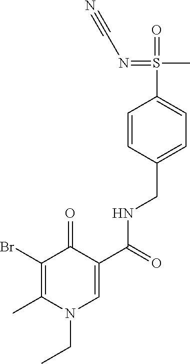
C1=CC(CNC(C2=CN(CC)C(C)=C(Br)C2=O)=O)=CC=C1S(=O)(C)=NC#N
